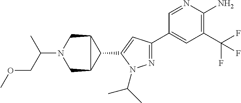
N1=C(C2=CC(C(F)(F)F)=C(N)N=C2)C=C(C2C3CN(C(COC)C)CC32)N1C(C)C
